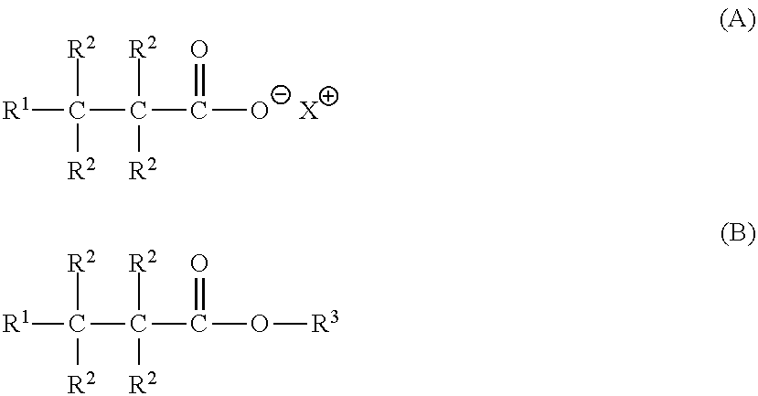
[R1]C(C(C([O-])=O)([R2])[R2])([R2])[R2].[X].[R1]C(C(C(O[R3])=O)([R2])[R2])([R2])[R2]
